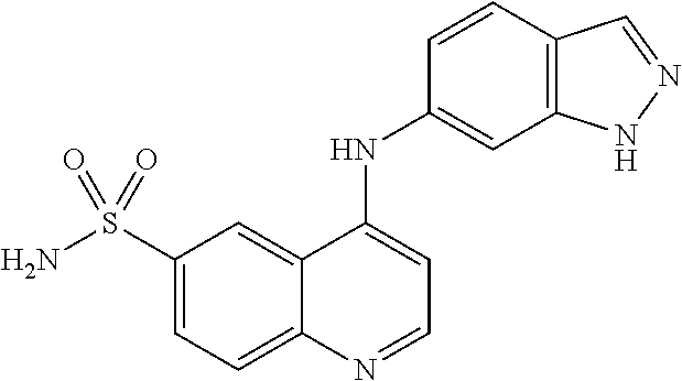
C1(S(=O)(N)=O)=CC=C2C(=C1)C(NC1=CC3=C(C=C1)C=NN3)=CC=N2
